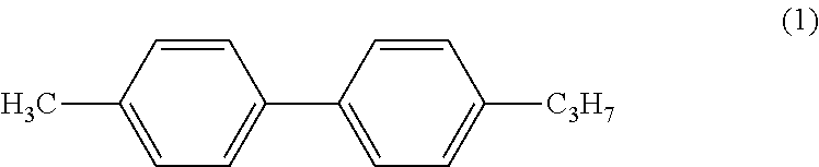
C1=CC(C)=CC=C1C1=CC=C([C3H7])C=C1
